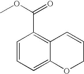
C1=CC=C2C(=C1C(OC)=O)C=CCO2
